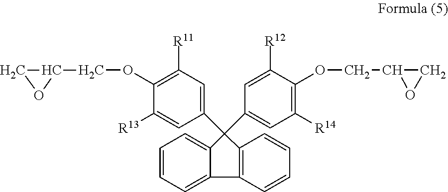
C1=CC=C2C(=C1)C(C1=CC([R14])=C(OCC3OC3)C([R12])=C1)(C1=CC([R11])=C(OCC3CO3)C([R13])=C1)C1=C2C=CC=C1
